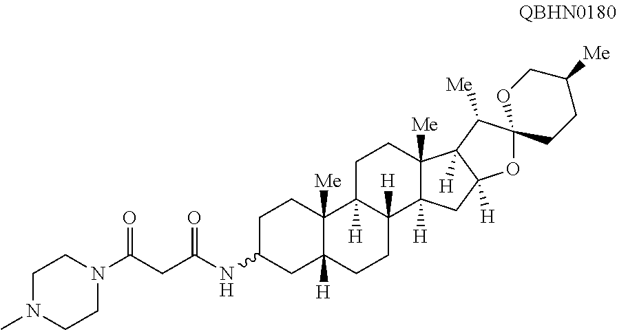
C1C(NC(CC(N2CCN(C)CC2)=O)=O)CC2([H])C([Me])(C1)C1([H])C([H])(CC2)C2([H])C([Me])(CC1)C1([H])C([H])(C2)OC2(C1[Me])CCC([Me])CO2
